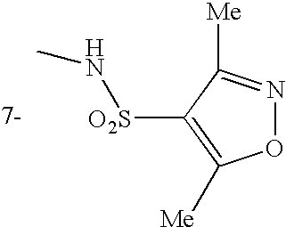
O1N=C([Me])C([O2S]NC)=C1[Me]
